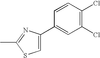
C1=C(C2=CC(Cl)=C(Cl)C=C2)N=C(C)S1
